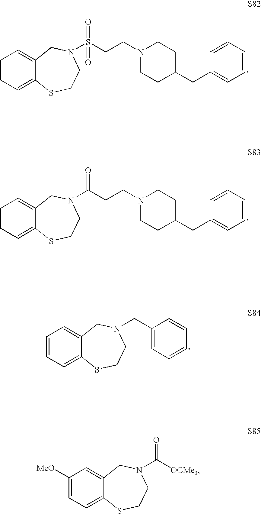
C1=CC=C2C(=C1)CN(S(CCN1CCC(CC3=CC=CC=C3)CC1)(=O)=O)CCS2.C1=CC=C2C(=C1)CN(C(CCN1CCC(CC3=CC=CC=C3)CC1)=O)CCS2.C1=CC=C2C(=C1)CN(CC1=CC=CC=C1)CCS2.C1([MeO])=CC=C2C(=C1)CN(C([OCMe3])=O)CCS2
